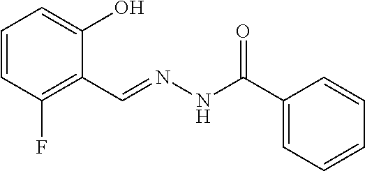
C1=CC(F)=C(C=NNC(C2=CC=CC=C2)=O)C(O)=C1
